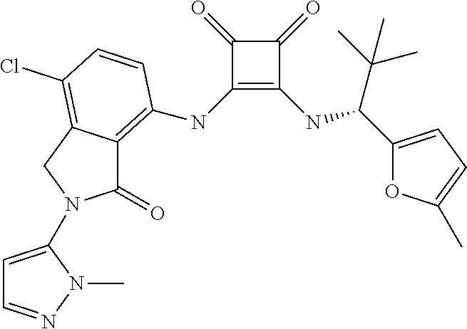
C1(NC2=C3C(=O)N(C4=CC=NN4C)CC3=C(Cl)C=C2)=C(NC(C2=CC=C(C)O2)C(C)(C)C)C(=O)C1=O
